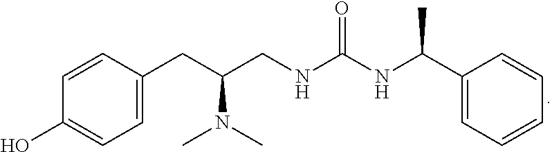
C1=CC(CC(CNC(NC(C2=CC=CC=C2)C)=O)N(C)C)=CC=C1O
